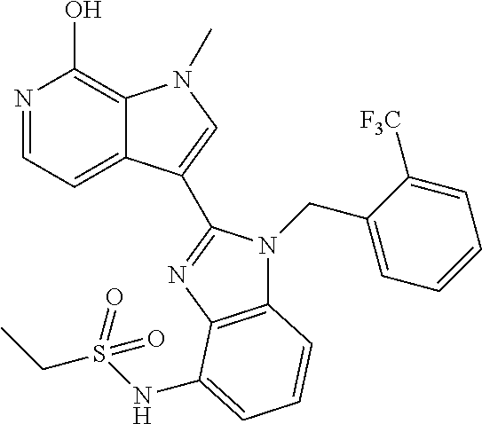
N1=CC=C2C(=C1O)N(C)C=C2C1=NC2=C(N1CC1=CC=CC=C1[F3C])C=CC=C2NS(CC)(=O)=O
